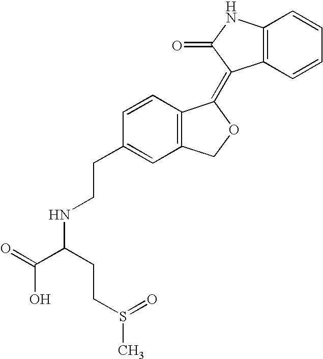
C12=C(C=CC=C1)C(=C1C3=C(CO1)C=C(CCNC(C(O)=O)CCS(=O)C)C=C3)C(=O)N2
